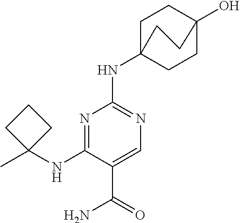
C1(NC2(C)CCC2)=NC(NC23CCC(O)(CC2)CC3)=NC=C1C(=O)N
